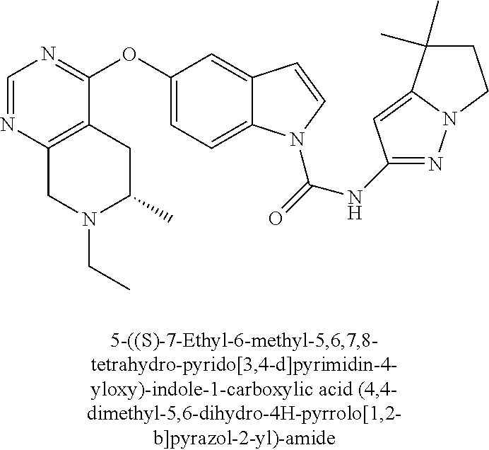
C1=NC2=C(C(OC3=CC=C4C(=C3)C=CN4C(=O)NC3=NN4C(=C3)C(C)(C)CC4)=N1)CC(C)N(CC)C2
